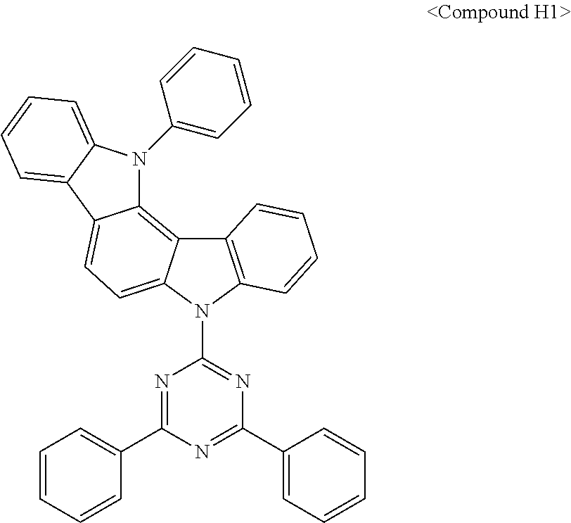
C12=C3C4=C(N(C5=NC(C6=CC=CC=C6)=NC(C6=CC=CC=C6)=N5)C3=CC=C1C1=CC=CC=C1N2C1=CC=CC=C1)C=CC=C4
